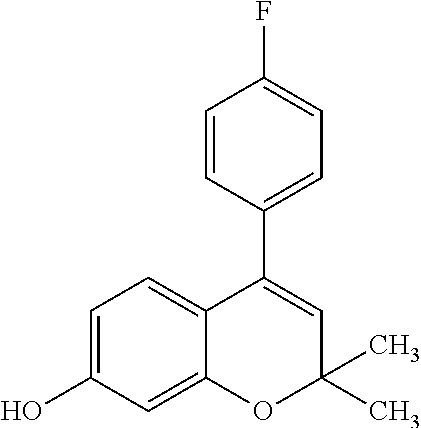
C1=C(O)C=C2C(=C1)C(C1=CC=C(F)C=C1)=CC(C)(C)O2
